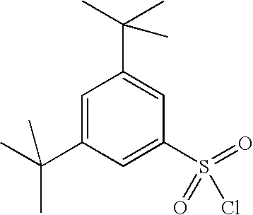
C1=C(C(C)(C)C)C=C(S(=O)(=O)Cl)C=C1C(C)(C)C
